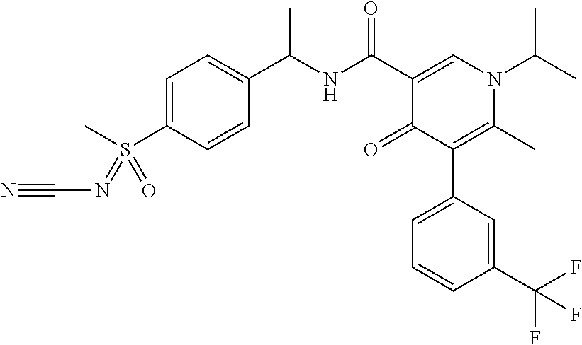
C1=C(S(C)(=O)=NC#N)C=CC(C(NC(C2=CN(C(C)C)C(C)=C(C3=CC=CC(C(F)(F)F)=C3)C2=O)=O)C)=C1
